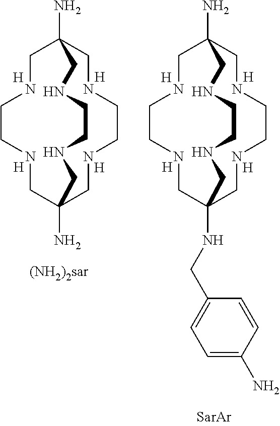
C1N([H])CCN([H])CC2(N)CN([H])CCN([H])CC1(N)CNCCNC2.C1N([H])CCN([H])CC2(NCC3=CC=C(N)C=C3)CN([H])CCN([H])CC1(N)CNCCNC2
